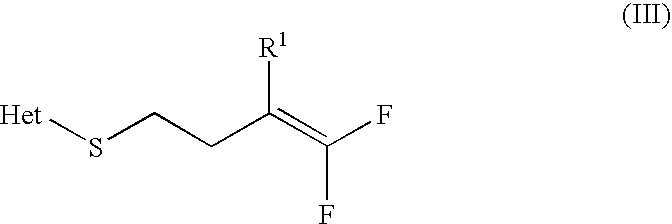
[Het]SCCC(=C(F)F)[R1]
